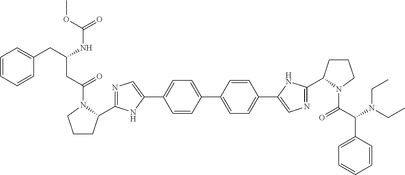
C1=CC(C2=CC=C(C3=CN=C(C4CCCN4C(=O)C(N(CC)CC)C4=CC=CC=C4)N3)C=C2)=CC=C1C1=CN=C(C2CCCN2C(CC(CC2=CC=CC=C2)NC(=O)OC)=O)N1
